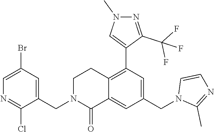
C1=C(Br)C=C(CN2CCC3=C(C4=CN(C)N=C4C(F)(F)F)C=C(CN4C(C)=NC=C4)C=C3C2=O)C(Cl)=N1
